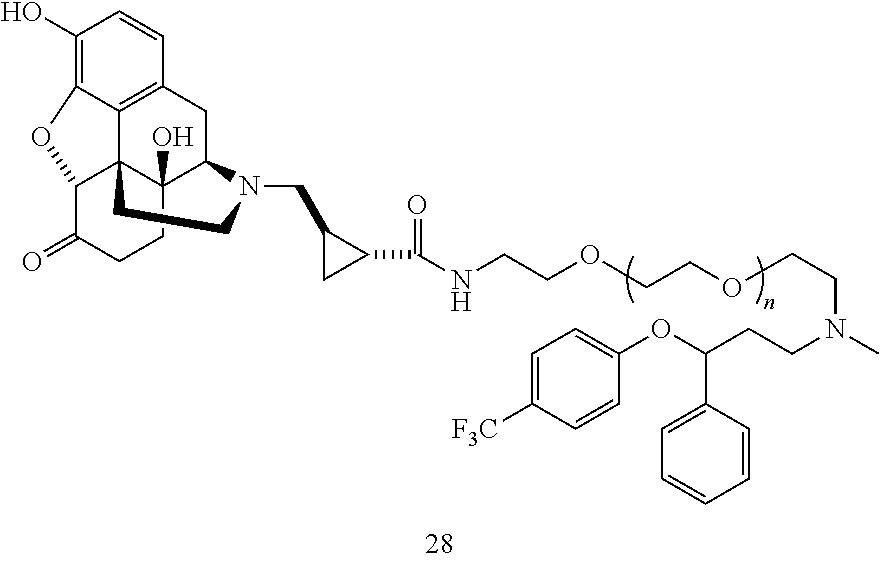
C1CC2(O)C34C(OC5=C(O)C=CC(=C35)CC2N(CC2CC2C(=O)NCCOCCOCCN(C)CCC(OC2=CC=C([F3C])C=C2)C2=CC=CC=C2)CC4)C1=O
